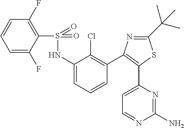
S(=O)(NC1=CC=CC(C2=C(C3=CC=NC(N)=N3)SC(C(C)(C)C)=N2)=C1Cl)(=O)C1=C(F)C=CC=C1F
